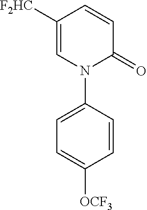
C1=C([F2HC])C=CC(=O)N1C1=CC=C([OCF3])C=C1
